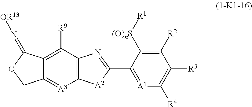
C12=C(C([R9])=C3C(=[A3]1)COC3=N[OR13])N=C(C1=[A1]C([R4])=C([R3])C([R2])=C1[(O)nS][R1])[A2]2
